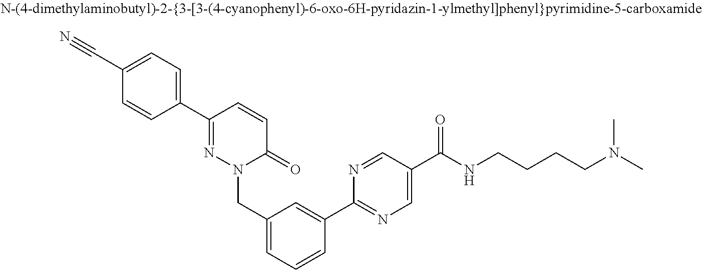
C1=CC(C2=NN(CC3=CC=CC(C4=NC=C(C(=O)NCCCCN(C)C)C=N4)=C3)C(=O)C=C2)=CC=C1C#N
